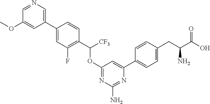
C1(C2=CC=C(CC(C(O)=O)N)C=C2)=CC(OC([CF3])C2=C(F)C=C(C3=CN=CC(OC)=C3)C=C2)=NC(N)=N1
